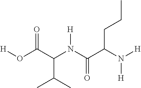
[H]OC(C(N(C(C(N([H])[H])CCC)=O)[H])C(C)C)=O
